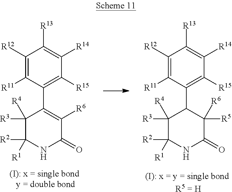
C1([R12])=C([R11])C(C2=C([R6])C(=O)NC([R2])([R1])C2([R3])[R4])=C([R15])C([R14])=C1[R13].[(I): x = single bond y = double bond].C1([R12])=C([R11])C(C2C([R3])([R4])C([R2])([R1])NC(=O)C2([R6])[R5])=C([R15])C([R14])=C1[R13].[(I): x = y = single bond R5 = H]
